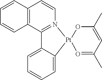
C12=N(C=CC3=C1C=CC=C3)[Pt]1(C3=CC=CC=C23)OC(C)=CC(C)=O1
